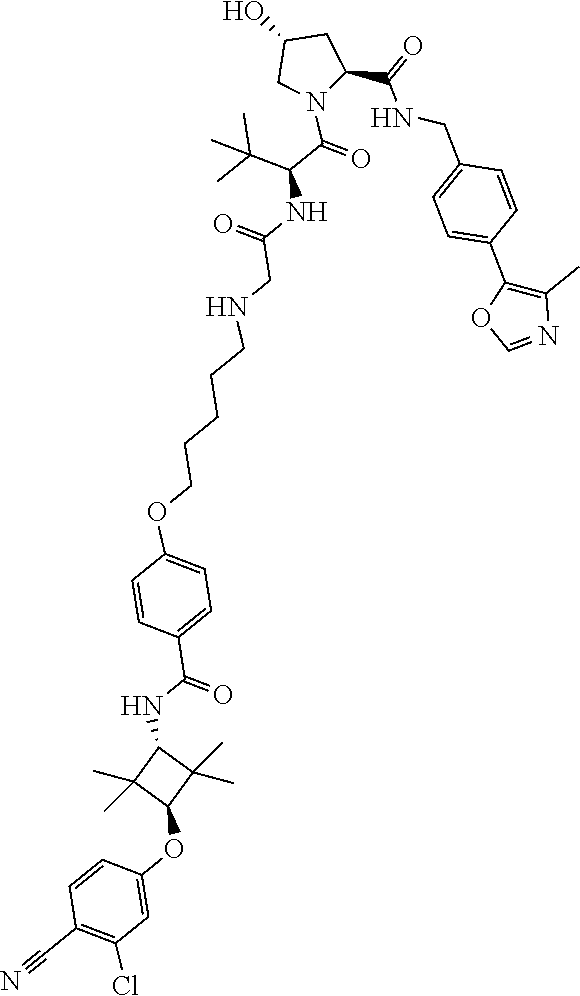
N1(C(C(C(C)(C)C)NC(CNCCCCCOC2=CC=C(C(NC3C(C)(C)C(OC4=CC(Cl)=C(C#N)C=C4)C3(C)C)=O)C=C2)=O)=O)C(C(=O)NCC2=CC=C(C3=C(C)N=CO3)C=C2)CC(O)C1
